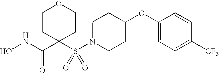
C(=O)(C1(S(N2CCC(OC3=CC=C([CF3])C=C3)CC2)(=O)=O)CCOCC1)NO
